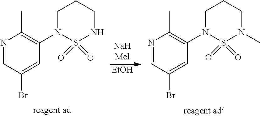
N1=CC(Br)=CC(N2S(=O)(=O)NCCC2)=C1C.[EtOH].N1=CC(Br)=CC(N2S(=O)(=O)N(C)CCC2)=C1C
